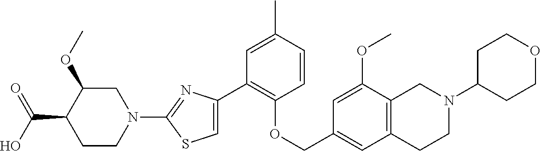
C1(C2=CSC(N3CC(OC)C(C(=O)O)CC3)=N2)=C(OCC2=CC3=C(C(OC)=C2)CN(C2CCOCC2)CC3)C=CC(C)=C1
